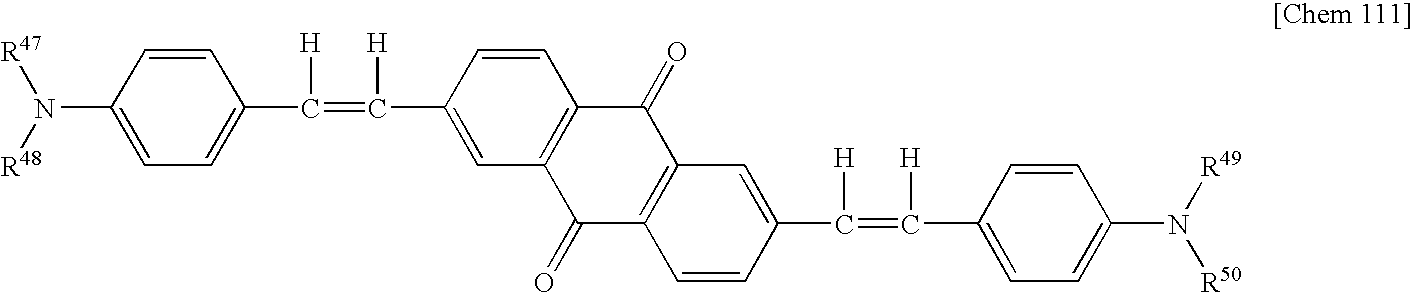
C1=CC(N([R48])[R47])=CC=C1C(=C([H])C1=CC2=C(C=C1)C(=O)C1=C(C2=O)C=CC(C(=C([H])C2=CC=C(N([R49])[R50])C=C2)[H])=C1)[H]
